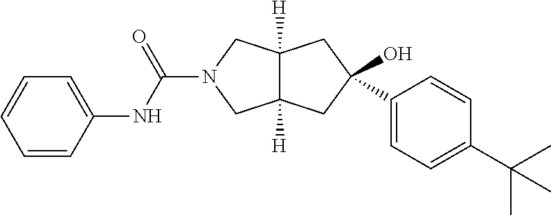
C1(C2=CC=C(C(C)(C)C)C=C2)(O)CC2([H])C([H])(CN(C(NC3=CC=CC=C3)=O)C2)C1
